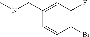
C1(CNC)=CC(F)=C(Br)C=C1
